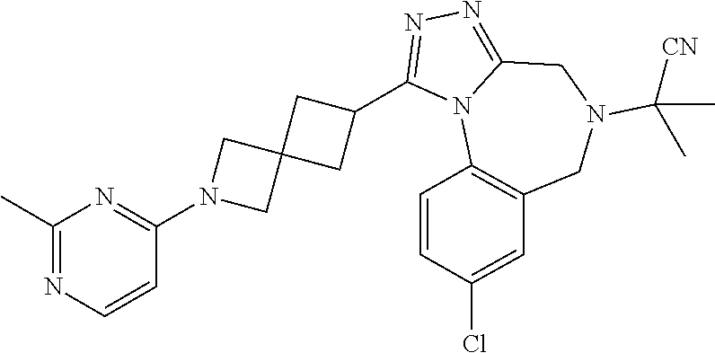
C1(C)=NC=CC(N2CC3(C2)CC(C2=NN=C4N2C2=C(CN(C([CN])(C)C)C4)C=C(Cl)C=C2)C3)=N1
